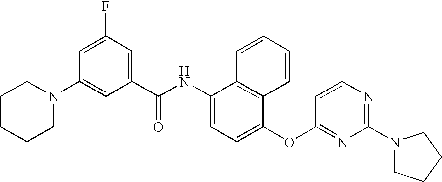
N1(C2=CC(C(NC3=CC=C(OC4=NC(N5CCCC5)=NC=C4)C4=C3C=CC=C4)=O)=CC(F)=C2)CCCCC1
